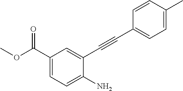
C1(C#CC2=CC(C(OC)=O)=CC=C2N)=CC=C(C)C=C1
